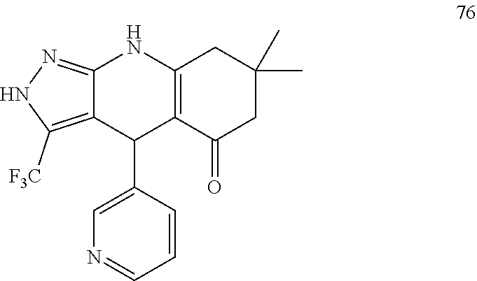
C12=C(C(=O)CC(C)(C)C1)C(C1=CN=CC=C1)C1=C([F3C])NN=C1N2
